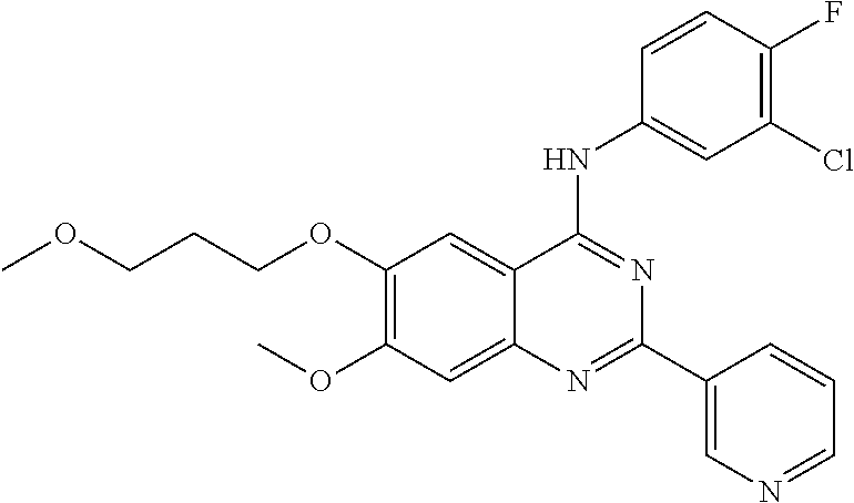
C(COC1=C(OC)C=C2C(=C1)C(NC1=CC(Cl)=C(F)C=C1)=NC(C1=CN=CC=C1)=N2)COC
